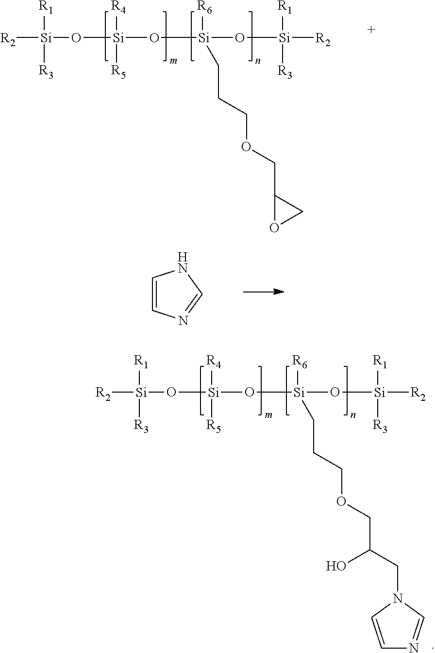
[R2][Si]([R1])([R3])O[Si](O[Si](O[Si]([R2])([R1])[R3])([R6])CCCOCC(O)CN1C=CN=C1)([R4])[R5].[R2][Si]([R1])([R3])O[Si](O[Si](O[Si]([R2])([R1])[R3])([R6])CCCOCC1OC1)([R4])[R5].C1=CN=CN1
